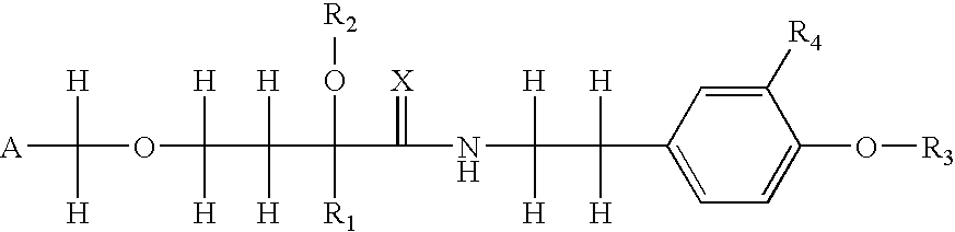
C1=C(C([H])([H])C([H])([H])NC(=[X])C(O[R2])(C([H])([H])C(OC([H])([H])[A])([H])[H])[R1])C=C([R4])C(O[R3])=C1
